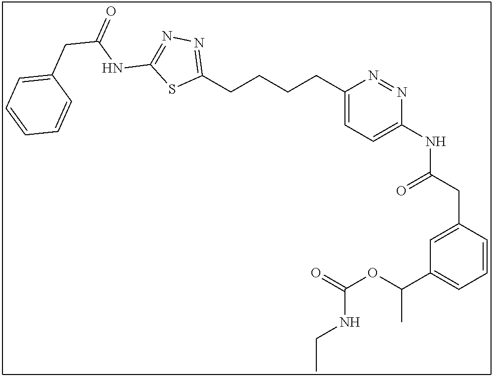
C1(CCCCC2=NN=C(NC(=O)CC3=CC=CC=C3)S2)=CC=C(NC(CC2=CC(C(OC(=O)NCC)C)=CC=C2)=O)N=N1
